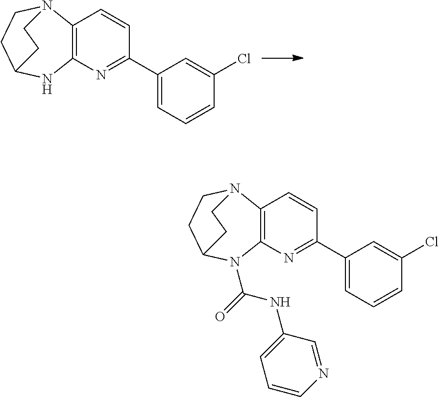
C1=CC2=C(N=C1C1=CC=CC(Cl)=C1)NC1CCN2CC1.C1=CC2=C(N=C1C1=CC=CC(Cl)=C1)N(C(=O)NC1=CC=CN=C1)C1CCN2CC1
